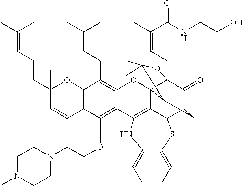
C12=C(C(OCCN3CCN(C)CC3)=C3C(=C1CC=C(C)C)OC14C5=C3NC3=CC=CC=C3SC5C3C(=O)C1(CC=C(C(=O)NCCO)C)OC(C)(C)C4C3)C=CC(CCC=C(C)C)(C)O2
